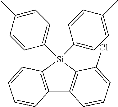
C12=C([Si](C3=CC=C(C)C=C3)(C3=CC=C(C)C=C3)C3=C1C=CC=C3Cl)C=CC=C2
